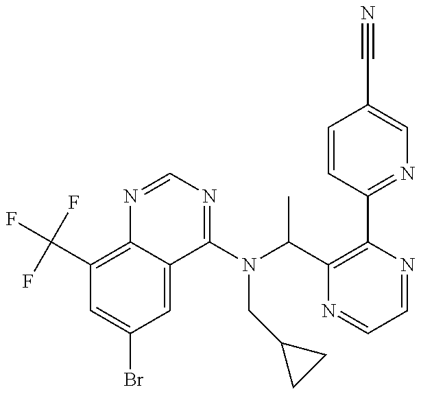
C1(C(F)(F)F)=C2C(=CC(Br)=C1)C(N(C(C1=C(C3=NC=C(C#N)C=C3)N=CC=N1)C)CC1CC1)=NC=N2
